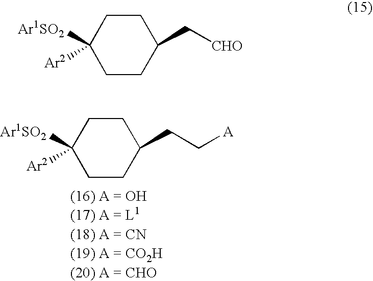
C1CC(C[CHO])CCC1([Ar1SO2])[Ar2].C1CC(CC[A])CCC1([Ar1SO2])[Ar2]
